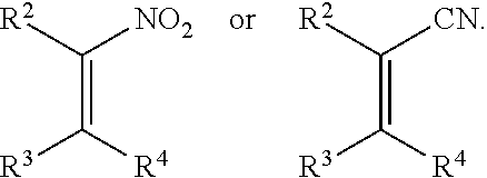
C(=C([R4])[R3])([R2])[NO2].C(=C([R4])[R3])([R2])[CN]
